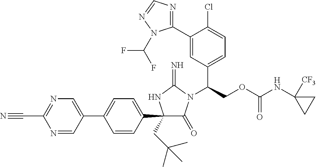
C1(C2=CC=C(C3(CC(C)(C)C)C(=O)N(C(COC(NC4([CF3])CC4)=O)C4=CC=C(Cl)C(C5=NC=NN5C(F)F)=C4)C(=N)N3)C=C2)=CN=C(C#N)N=C1
